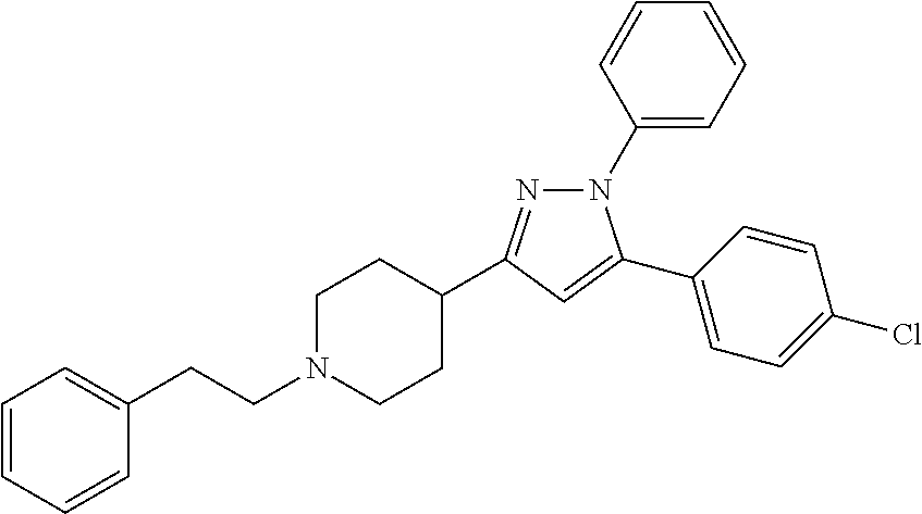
C1=CC=CC(CCN2CCC(C3=NN(C4=CC=CC=C4)C(C4=CC=C(Cl)C=C4)=C3)CC2)=C1
